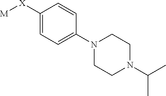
C1=C([X][M])C=CC(N2CCN(C(C)C)CC2)=C1
